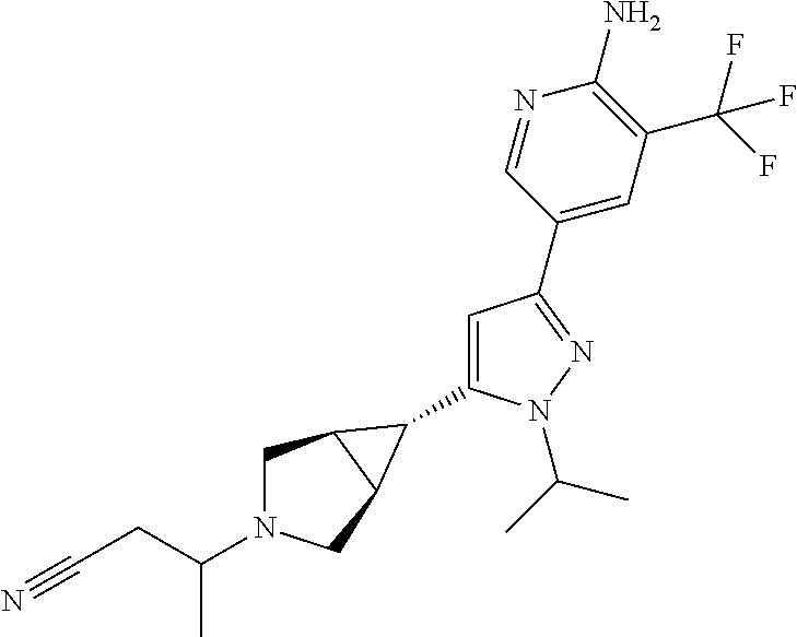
C1(C2C3CN(C(CC#N)C)CC32)=CC(C2=CC(C(F)(F)F)=C(N)N=C2)=NN1C(C)C
